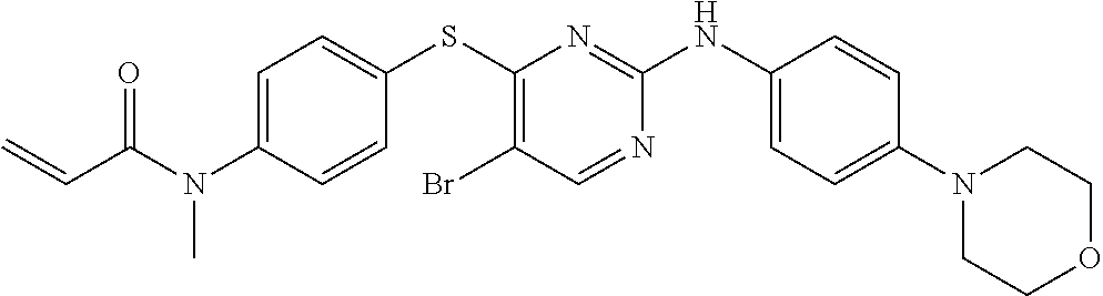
C1=C(N(C(C=C)=O)C)C=CC(SC2=C(Br)C=NC(NC3=CC=C(N4CCOCC4)C=C3)=N2)=C1
